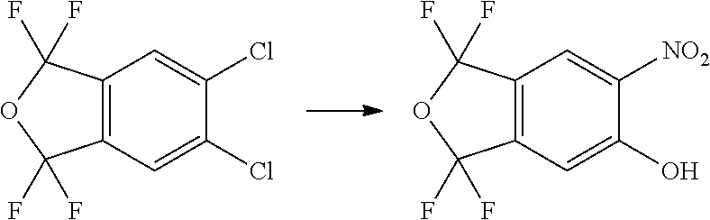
C12=C(C=C(Cl)C(Cl)=C1)C(F)(F)OC2(F)F.C12=C(C=C(O)C([NO2])=C1)C(F)(F)OC2(F)F
